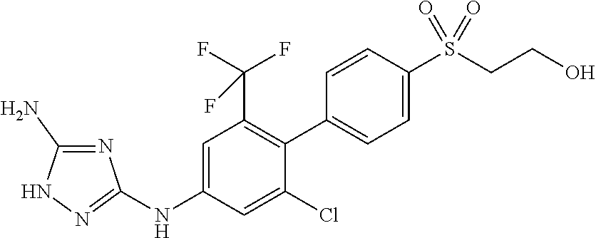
C1=CC(S(CCO)(=O)=O)=CC=C1C1=C(C(F)(F)F)C=C(NC2=NNC(N)=N2)C=C1Cl
